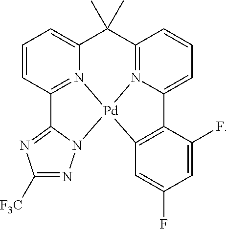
C1=CC2=N3C(=C1)C(C)(C)C1=N4C(=CC=C1)C1=C([Pd]34N3C2=NC([F3C])=N3)C=C(F)C=C1F
